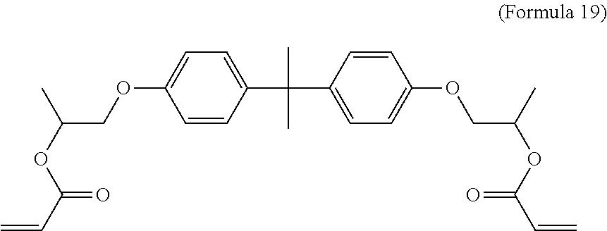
C1=CC(C(C2=CC=C(OCC(OC(C=C)=O)C)C=C2)(C)C)=CC=C1OCC(OC(C=C)=O)C
